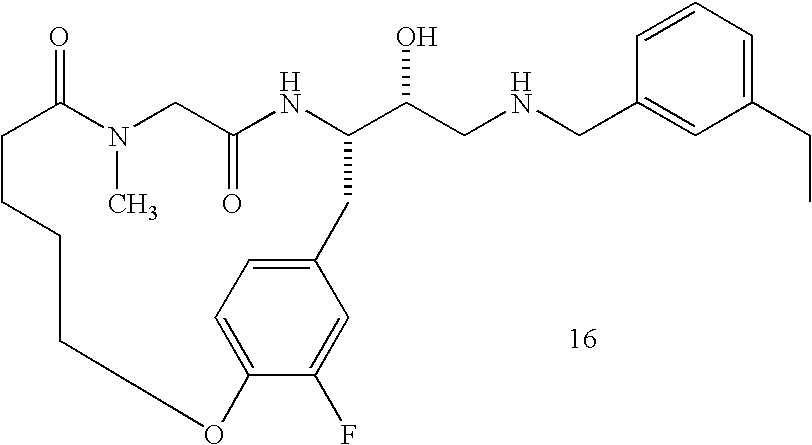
C1=CC=C(CC)C=C1CNCC(O)C1NC(=O)CN(C)C(=O)CCCCOC2=CC=C(C1)C=C2F
